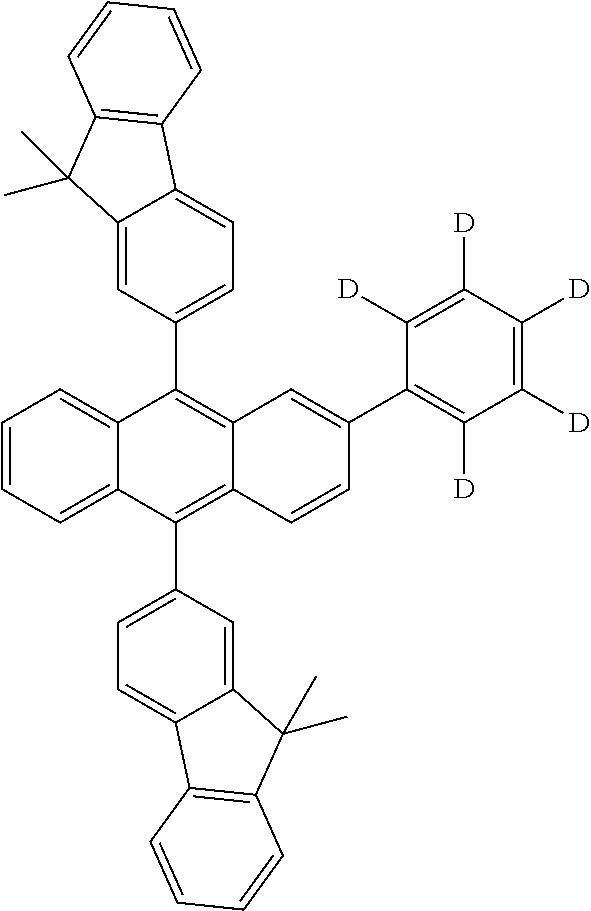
C1=CC=C2C(=C1)C(C1=CC=C3C(=C1)C(C)(C)C1=C3C=CC=C1)=C1C(=C2C2=CC=C3C(=C2)C(C)(C)C2=C3C=CC=C2)C=CC(C2=C([D])C([D])=C([D])C([D])=C2[D])=C1
